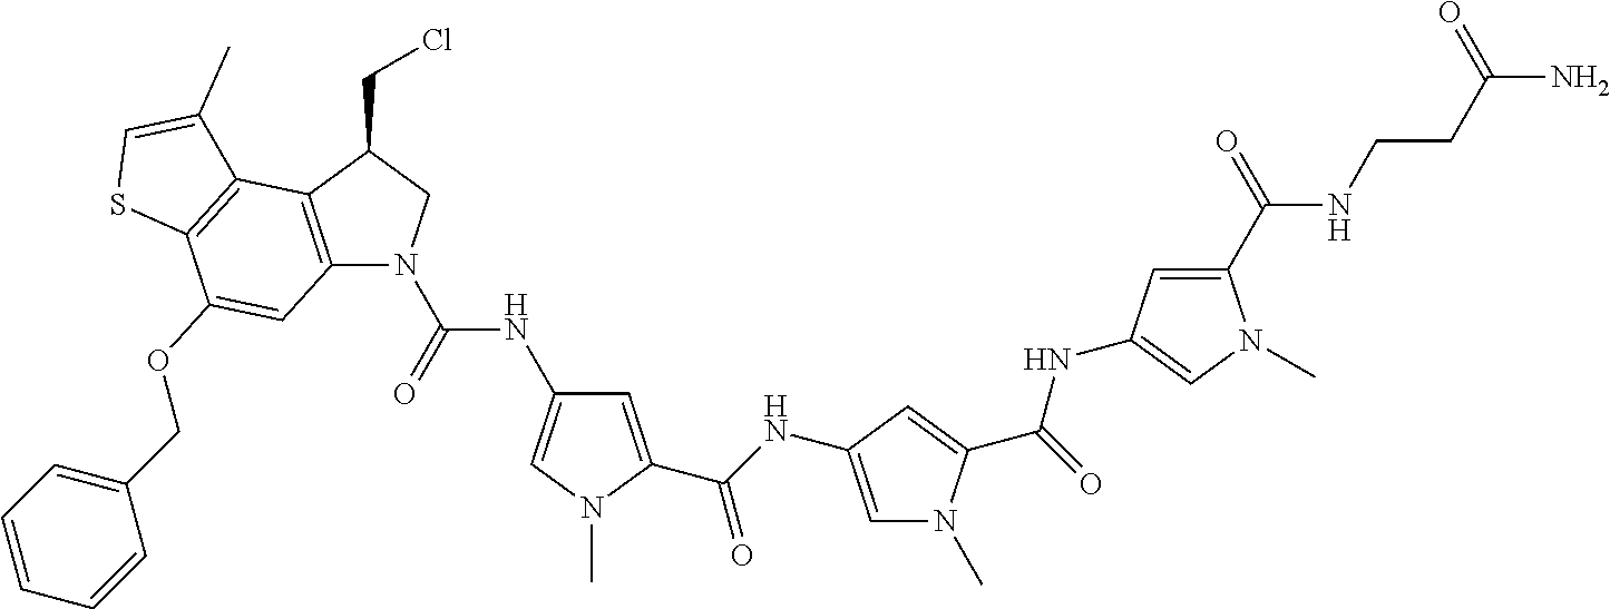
C12=C(C(CCl)CN1C(NC1=CN(C)C(C(NC3=CN(C)C(C(NC4=CN(C)C(C(NCCC(N)=O)=O)=C4)=O)=C3)=O)=C1)=O)C1=C(C(OCC3=CC=CC=C3)=C2)SC=C1C
